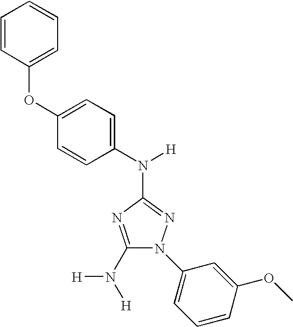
C1(N([H])[H])=NC(N(C2=CC=C(OC3=CC=CC=C3)C=C2)[H])=NN1C1=CC=CC(OC)=C1
